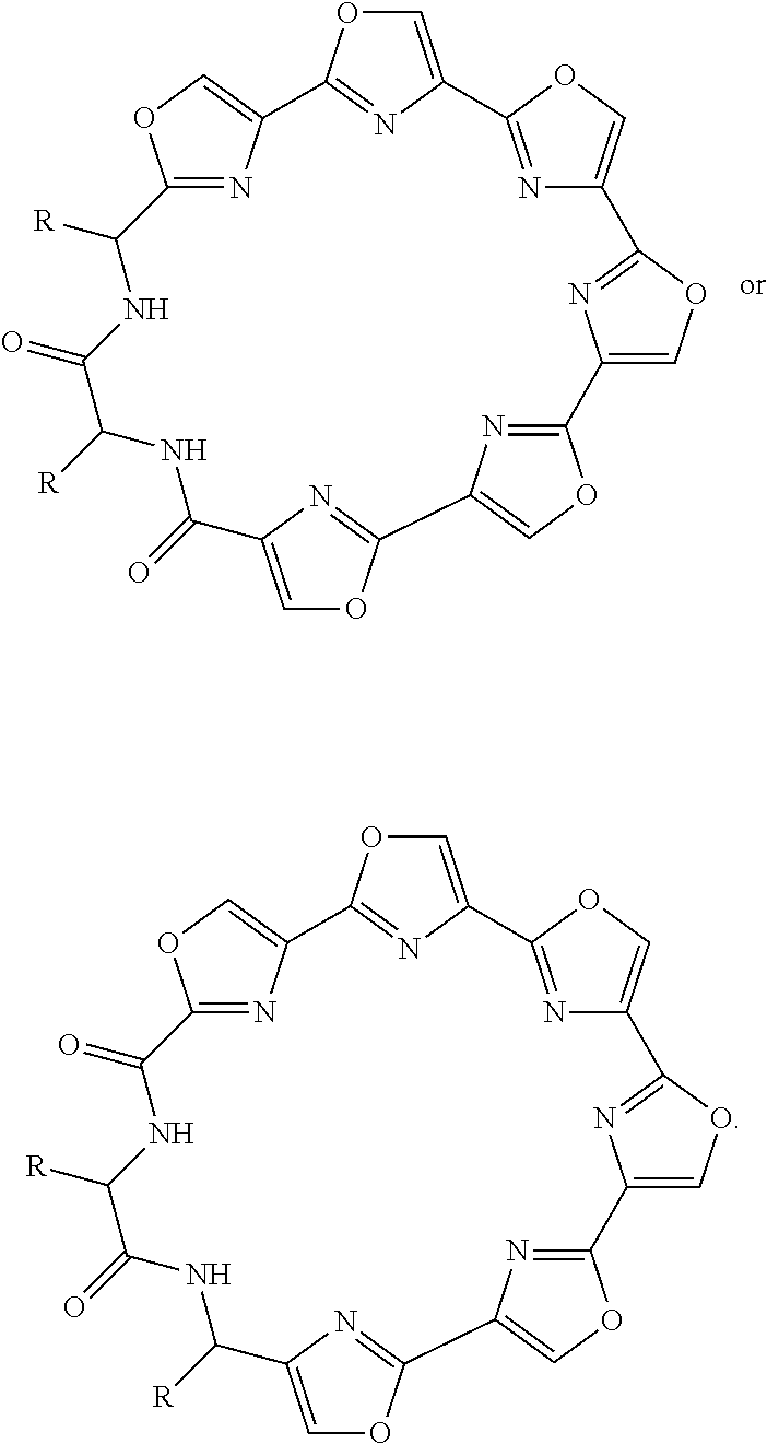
C1=C2N=C(O1)C1=COC(=N1)C([R])NC(=O)C([R])NC(=O)C1=COC(=N1)C1=COC(=N1)C1=COC(=N1)C1=COC2=N1.C1=C2N=C(O1)C1=COC(=N1)C(=O)NC([R])C(=O)NC([R])C1=COC(=N1)C1=COC(=N1)C1=COC(=N1)C1=COC2=N1
